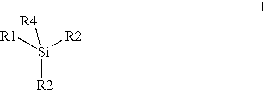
[R2][Si]([R1])([R2])[R4]
